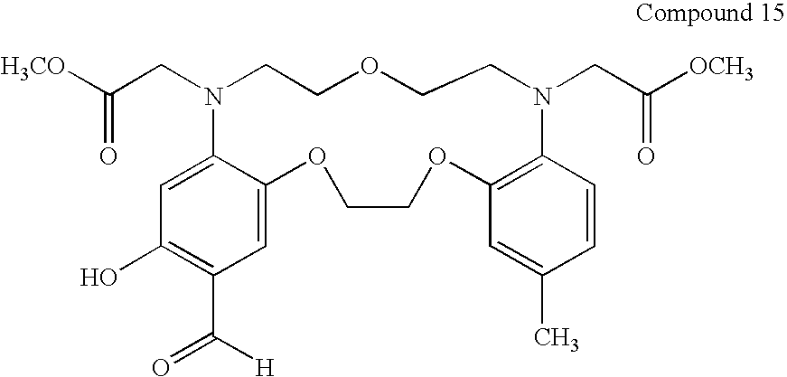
C1(O)=C(C(=O)[H])C=C2C(=C1)N(CC([H3CO])=O)CCOCCN(CC([OCH3])=O)C1=C(OCCO2)C=C(C)C=C1
